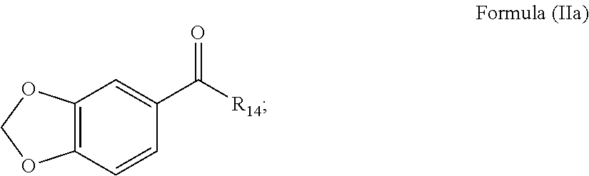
C12=C(C=CC(C([R14])=O)=C1)OCO2
